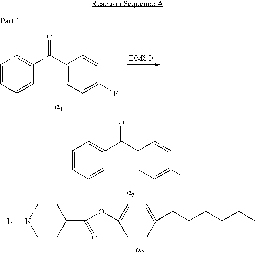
C1=CC=CC(C(C2=CC=C(F)C=C2)=O)=C1.C1=CC=CC(C(C2=CC=C([L])C=C2)=O)=C1.C1CNCCC1C(=O)OC1=CC=C(CCCCCC)C=C1
